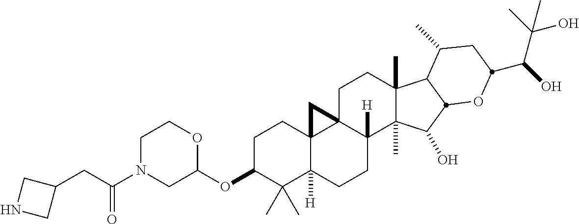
C1C(OC2OCCN(C(CC3CNC3)=O)C2)C(C)(C)C2([H])C3(C1)C1(C([H])(CC2)C2(C)C(C)(CC1)C1C(C)CC(C(C(C)(O)C)O)OC1C2O)C3
